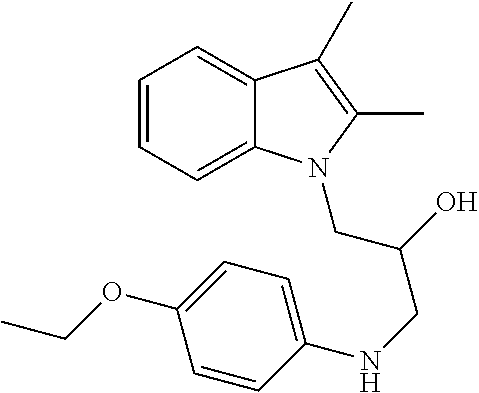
C1=CC=C2C(=C1)C(C)=C(C)N2CC(CNC1=CC=C(OCC)C=C1)O
